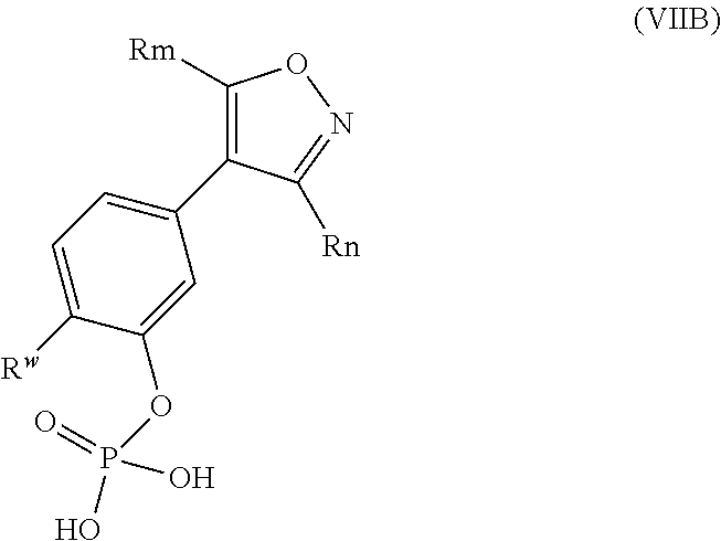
C1=C([Rw])C(OP(O)(=O)O)=CC(C2=C([Rm])ON=C2[Rn])=C1
